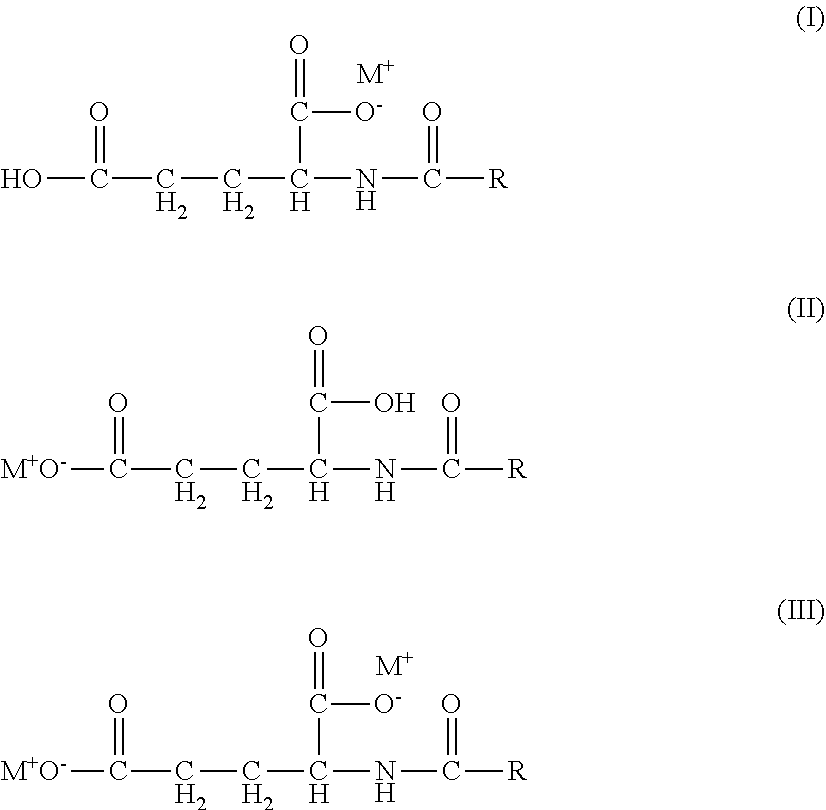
OC(=O)CCC(C(=O)[O-])NC(=O)[R].[M+].[M+O-]C(=O)CCC(C(=O)O)NC(=O)[R].[M+O-]C(=O)CCC(C(=O)[O-])NC(=O)[R].[M+]
